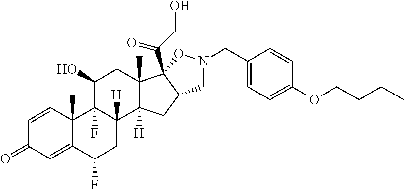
C1=CC2(C)C(=CC1=O)C(F)CC1([H])C2(F)C(O)CC2(C)C1([H])CC1C2(C(CO)=O)ON(CC2=CC=C(OCCCC)C=C2)C1
